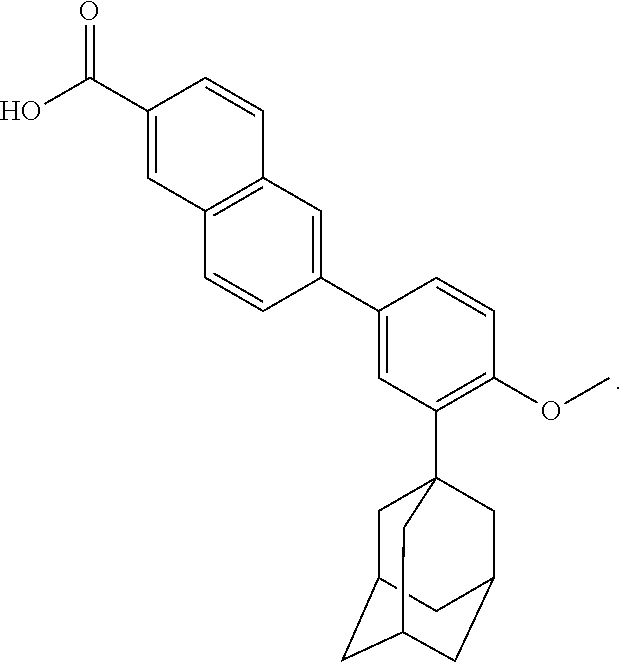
C1C2CC3CC(CC1(C1=C(OC)C=CC(C4=CC5=C(C=C4)C=C(C(O)=O)C=C5)=C1)C3)C2
